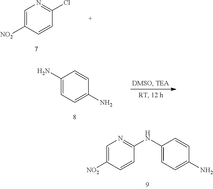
C1=C([NO2])C=CC(Cl)=N1.C1(N)=CC=C(N)C=C1.C1=C([NO2])C=CC(NC2=CC=C(N)C=C2)=N1
